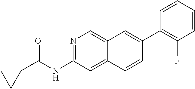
N1=C(NC(C2CC2)=O)C=C2C(=C1)C=C(C1=C(F)C=CC=C1)C=C2
